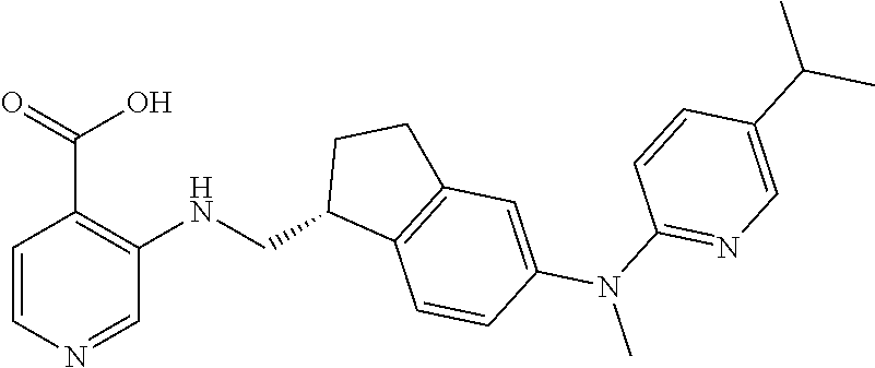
C1=CN=CC(NCC2C3=C(CC2)C=C(N(C)C2=NC=C(C(C)C)C=C2)C=C3)=C1C(=O)O
